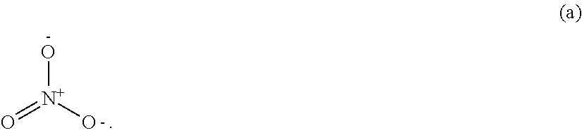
[N+](O)(O)=O
